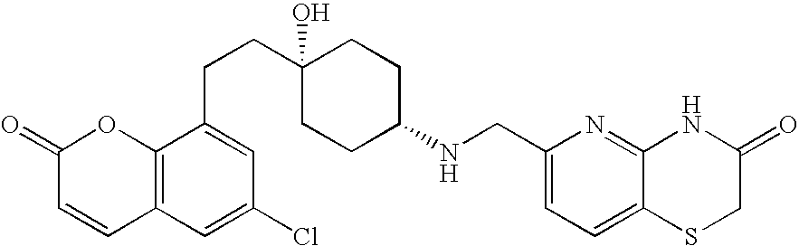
C12=C(C=C(Cl)C=C1CCC1(O)CCC(NCC3=CC=C4C(=N3)NC(=O)CS4)CC1)C=CC(=O)O2
